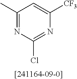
C1(C)=NC(Cl)=NC([CF3])=C1
